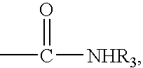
O=C(C)[NHR3]
